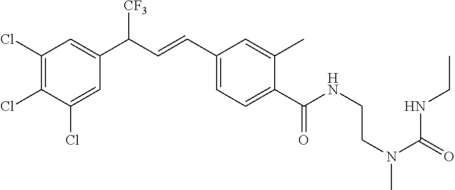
C1(Cl)=C(Cl)C(Cl)=CC(C(C=CC2=CC=C(C(NCCN(C(=O)NCC)C)=O)C(C)=C2)[CF3])=C1
